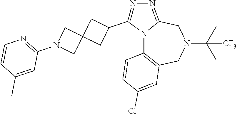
N12C3=C(CN(C(C)(C)[CF3])CC1=NN=C2C1CC2(C1)CN(C1=NC=CC(C)=C1)C2)C=C(Cl)C=C3
